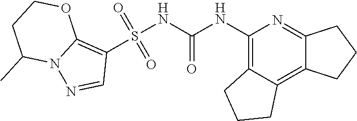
S(NC(NC1=C2C(=C3C(=N1)CCC3)CCC2)=O)(C1=C2N(N=C1)C(C)CCO2)(=O)=O
